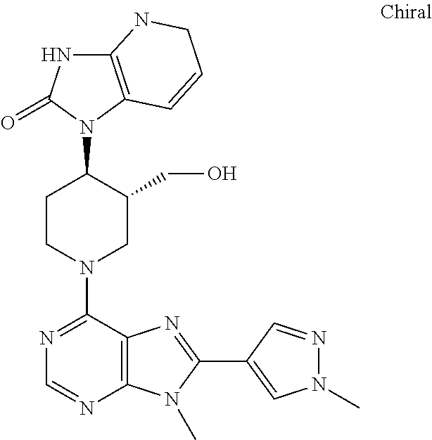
C12=C(N(C3CCN(C4=NC=NC5=C4N=C(C4=CN(C)N=C4)N5C)CC3CO)C(=O)N1)C=CCN2
